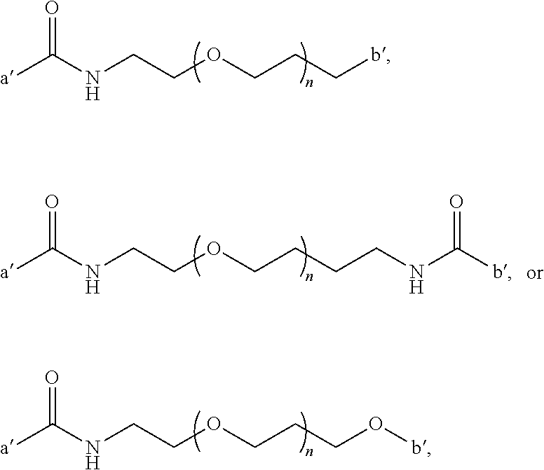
bCCCOCCNC([a])=O.C(CCCOCCNC([a])=O)NC(b)=O.O(CCCOCCNC([a])=O)b
